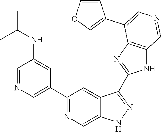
C1(C2=CN=CC(NC(C)C)=C2)=NC=C2C(=C1)C(C1=NC3=C(N1)C=NC=C3C1=COC=C1)=NN2
